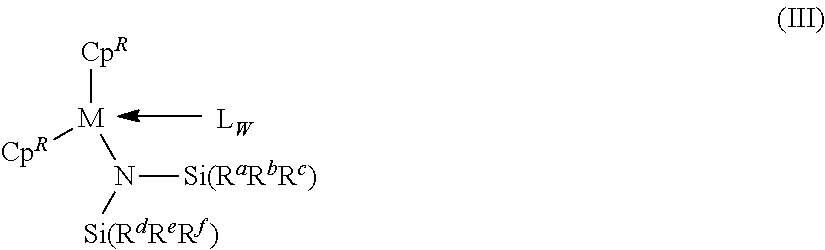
[M](N([Si(RdReRf)])[Si(RaRbRc)])([CpR])[CpR].[LW]
